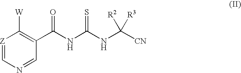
[Z]1=CN=CC(C(NC(NC([CN])([R2])[R3])=S)=O)=C1[W]
